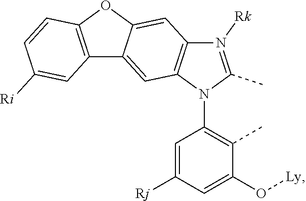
N1([Rk])=C(C)N(C2=C(C)C(O[Ly])=CC([Rj])=C2)C2=C1C=C1C(=C2)C2=C(O1)C=CC([Ri])=C2
